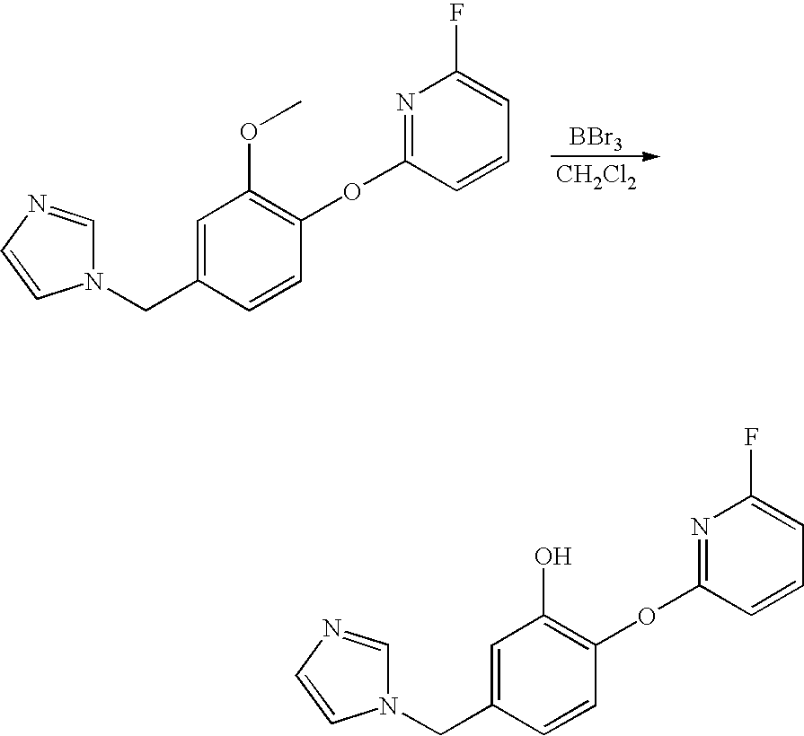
[BBr3].[CH2Cl2].C1=C(CN2C=NC=C2)C=CC(OC2=NC(F)=CC=C2)=C1OC.C1=C(CN2C=NC=C2)C=CC(OC2=NC(F)=CC=C2)=C1O
